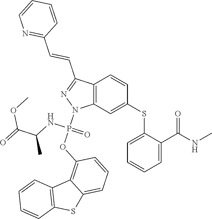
C1(SC2=CC3=C(C=C2)C(C=CC2=NC=CC=C2)=NN3P(OC2=C3C(=CC=C2)SC2=C3C=CC=C2)(NC(C)C(=O)OC)=O)=CC=CC=C1C(NC)=O
